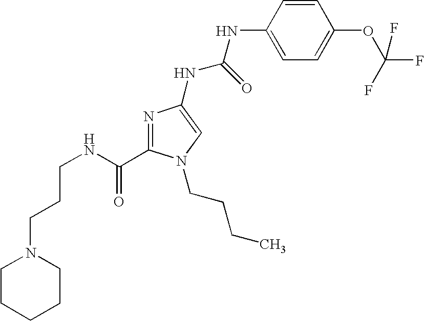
C(NC(=O)C1=NC(NC(NC2=CC=C(OC(F)(F)F)C=C2)=O)=CN1CCCC)CCN1CCCCC1
